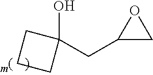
C1(CC2CO2)(O)CCC1
